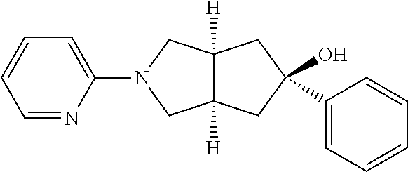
C1=NC(N2CC3([H])C([H])(C2)CC(C2=CC=CC=C2)(O)C3)=CC=C1
